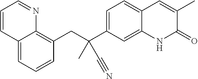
C(CC1=C2C(=CC=C1)C=CC=N2)(C1=CC=C2C(=C1)NC(=O)C(C)=C2)(C)C#N
